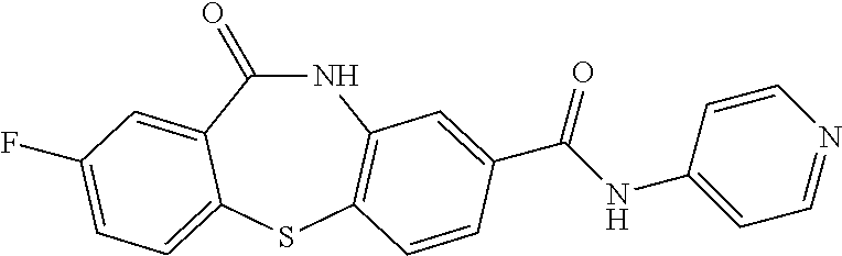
N1C(=O)C2=CC(F)=CC=C2SC2=C1C=C(C(NC1=CC=NC=C1)=O)C=C2
